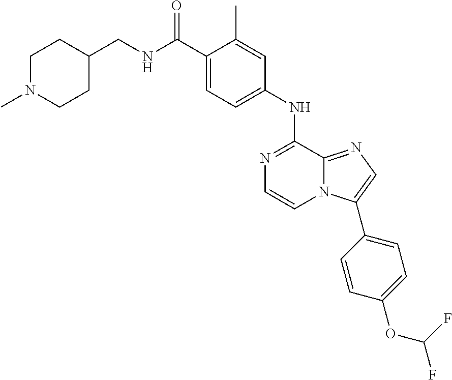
C1(C(NCC2CCN(C)CC2)=O)=CC=C(NC2=NC=CN3C2=NC=C3C2=CC=C(OC(F)F)C=C2)C=C1C
